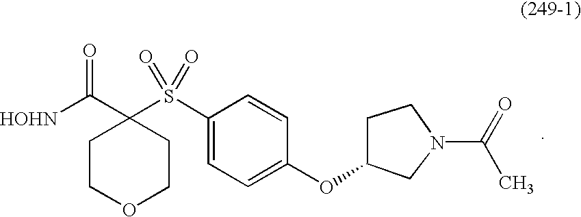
[HOHN]C(C1(S(C2=CC=C(OC3CN(C(=O)C)CC3)C=C2)(=O)=O)CCOCC1)=O
